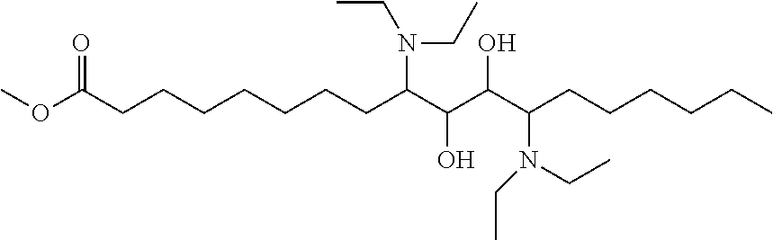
COC(CCCCCCCC(C(O)C(O)C(CCCCCC)N(CC)CC)N(CC)CC)=O
